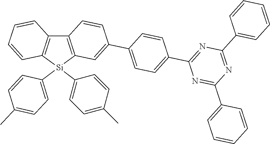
C12=C([Si](C3=CC=C(C)C=C3)(C3=CC=C(C)C=C3)C3=C1C=CC(C1=CC=C(C4=NC(C5=CC=CC=C5)=NC(C5=CC=CC=C5)=N4)C=C1)=C3)C=CC=C2
